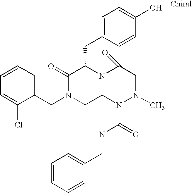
C1=CC=C(Cl)C(CN2CC3N(C(CC4=CC=C(O)C=C4)C2=O)C(=O)CN(C)N3C(NCC2=CC=CC=C2)=O)=C1
